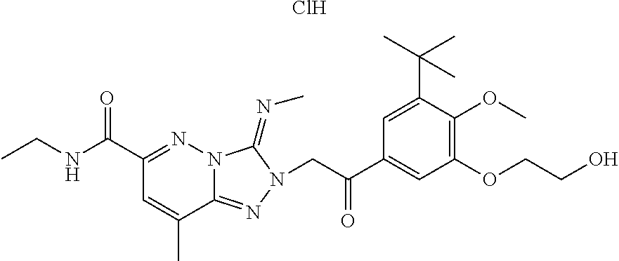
N(C(C1=NN2C(=NN(CC(C3=CC(OCCO)=C(OC)C(C(C)(C)C)=C3)=O)C2=NC)C(C)=C1)=O)CC.Cl
